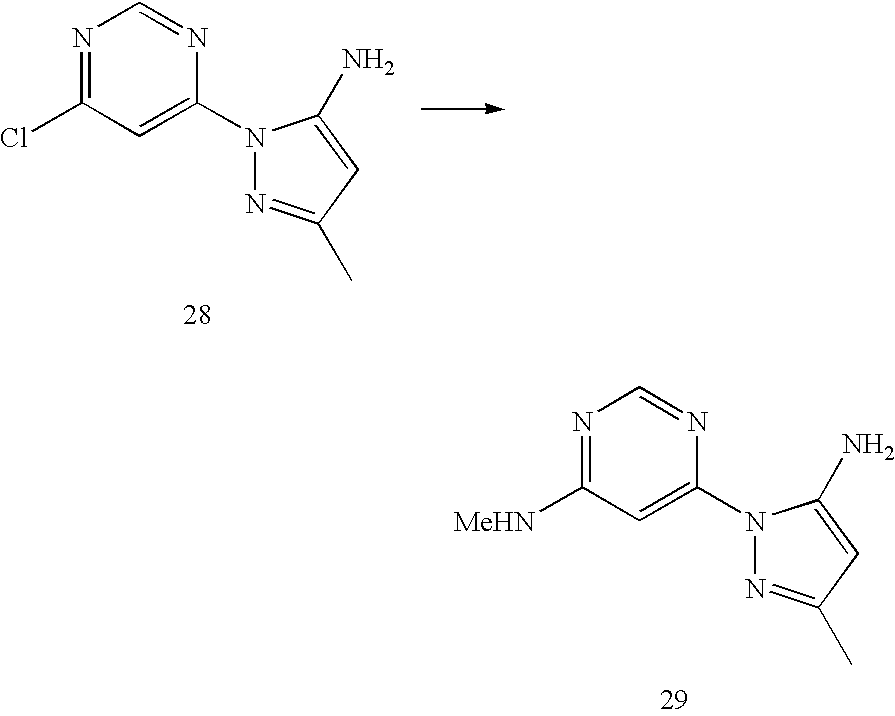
N1=C(Cl)C=C(N2N=C(C)C=C2N)N=C1.N1=C([MeHN])C=C(N2N=C(C)C=C2N)N=C1
